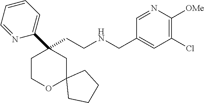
C(CNCC1=CC(Cl)=C([OMe])N=C1)C1(C2=CC=CC=N2)CCOC2(C1)CCCC2
